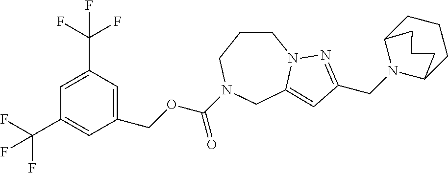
C1CCN(C(OCC2=CC(C(F)(F)F)=CC(C(F)(F)F)=C2)=O)CC2=CC(CN3C4CCCC3CCC4)=NN12
